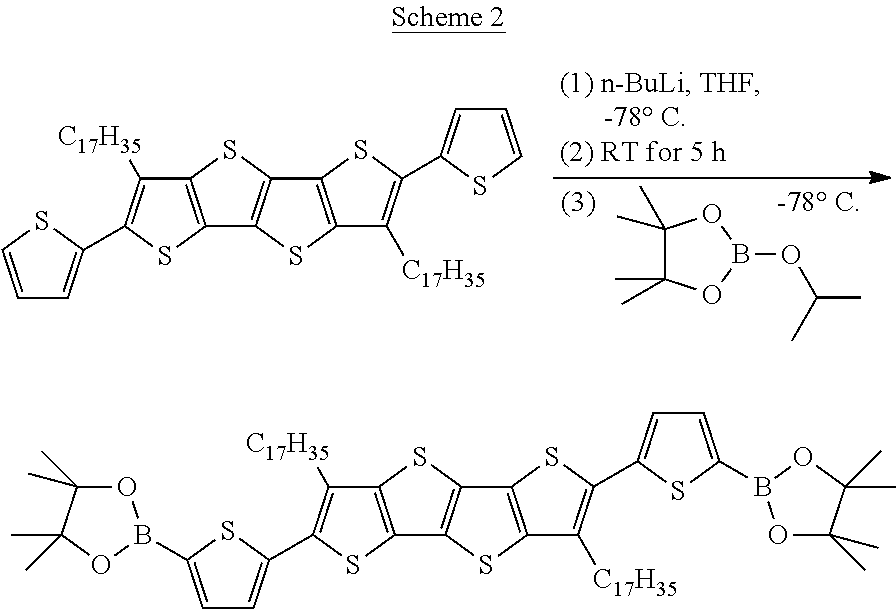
C1(C)(C)C(C)(C)OB(OC(C)C)O1.C12=C(SC(C3=CC=CS3)=C1[C17H35])C1=C(S2)C2=C(S1)C([C17H35])=C(C1=CC=CS1)S2.C12=C(SC(C3=CC=C(B4OC(C)(C)C(C)(C)O4)S3)=C1[C17H35])C1=C(S2)C2=C(S1)C([C17H35])=C(C1=CC=C(B3OC(C)(C)C(C)(C)O3)S1)S2
